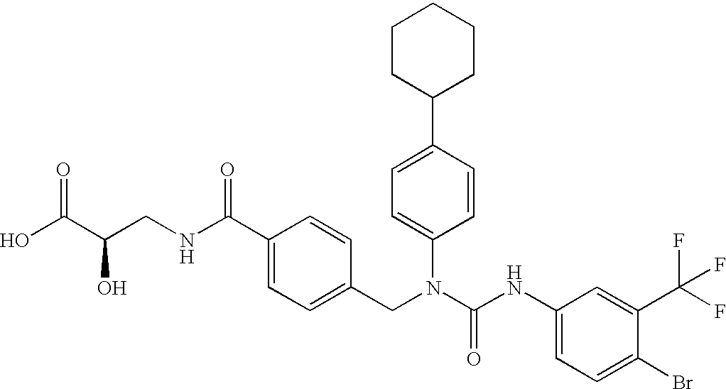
OC(C(CNC(C1=CC=C(CN(C(NC2=CC=C(Br)C(C(F)(F)F)=C2)=O)C2=CC=C(C3CCCCC3)C=C2)C=C1)=O)O)=O
